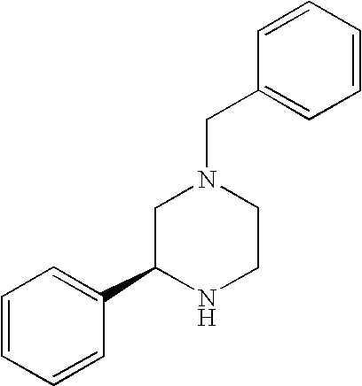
C1=CC(CN2CC(C3=CC=CC=C3)NCC2)=CC=C1
